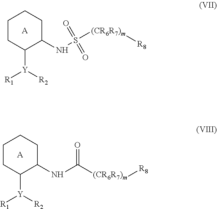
C1CC([Y]([R2])[R1])C(NS([(CR6R7)m][R8])(=O)=O)CC1.[A].C1CC([Y]([R2])[R1])C(NC([(CR6R7)m][R8])=O)CC1.[A]
